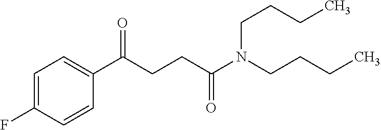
C1=C(F)C=CC(C(CCC(N(CCCC)CCCC)=O)=O)=C1
